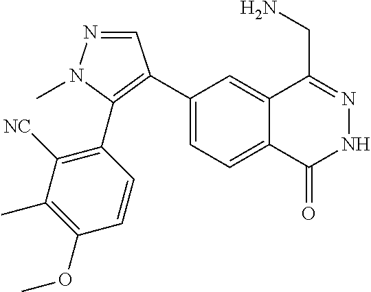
C1(C2=C(C3=C([NC])C(C)=C(OC)C=C3)N(C)N=C2)=CC=C2C(=C1)C(CN)=NNC2=O
